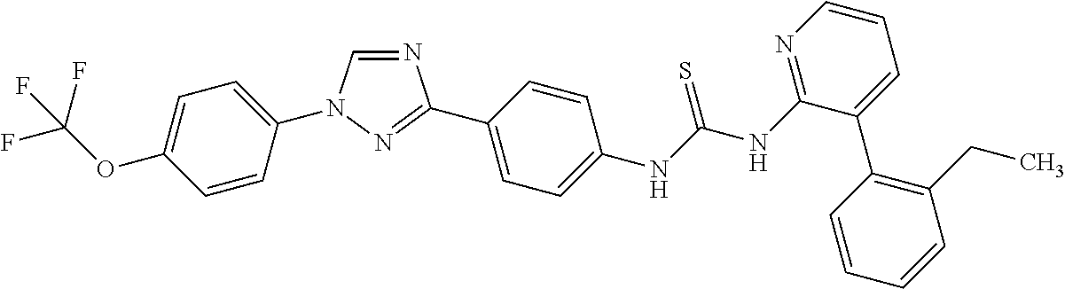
C1=CC(N2C=NC(C3=CC=C(NC(NC4=NC=CC=C4C4=C(CC)C=CC=C4)=S)C=C3)=N2)=CC=C1OC(F)(F)F
